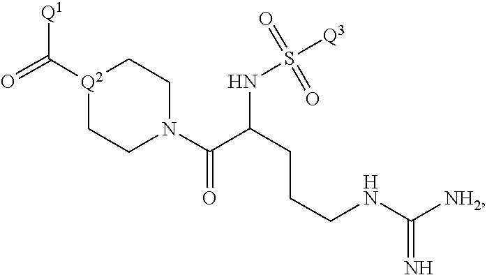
O=C([Q2]1CCN(C(C(CCCNC([NH2])=N)NS(=O)(=O)[Q3])=O)CC1)[Q1]
